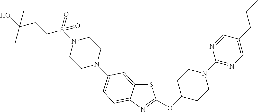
C(CC)C1=CN=C(N2CCC(OC3=NC4=CC=C(N5CCN(S(CCC(O)(C)C)(=O)=O)CC5)C=C4S3)CC2)N=C1
